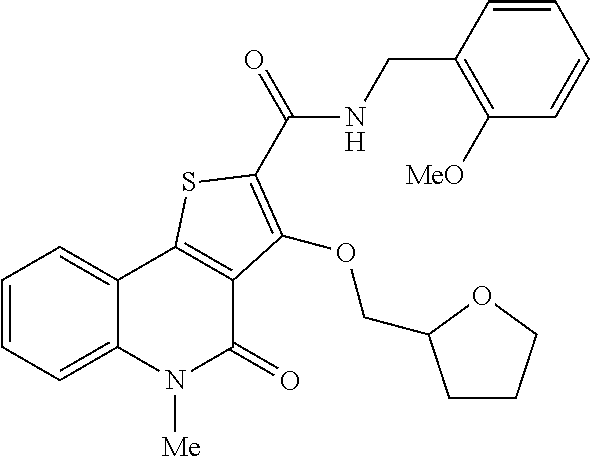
C1=CC=C2C(=C1)C1=C(C(=O)N2[Me])C(OCC2CCCO2)=C(C(=O)NCC2=C([MeO])C=CC=C2)S1
